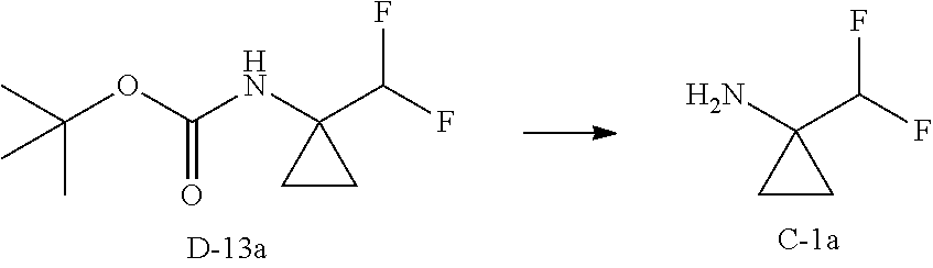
C1CC1(NC(OC(C)(C)C)=O)C(F)F.C1CC1(N)C(F)F
